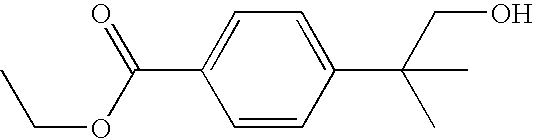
C1=C(C(C)(CO)C)C=CC(C(=O)OCC)=C1
